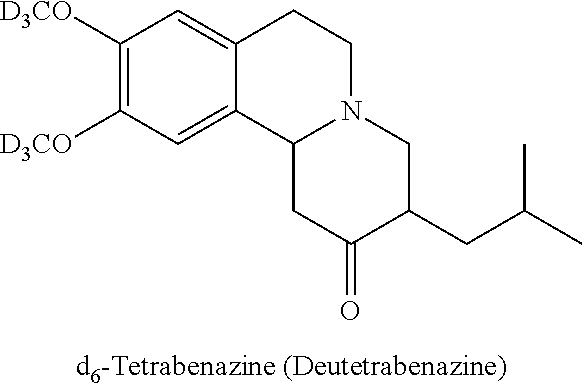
C1([D3CO])=C([D3CO])C=C2C(=C1)CCN1C2CC(=O)C(CC(C)C)C1
